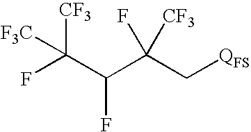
[F3C]C(F)([CF3])C(C(C[QFS])([CF3])F)F
